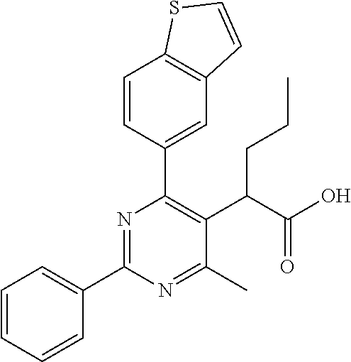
C1=CC=CC(C2=NC(C3=CC4=C(C=C3)SC=C4)=C(C(C(O)=O)CCC)C(C)=N2)=C1
